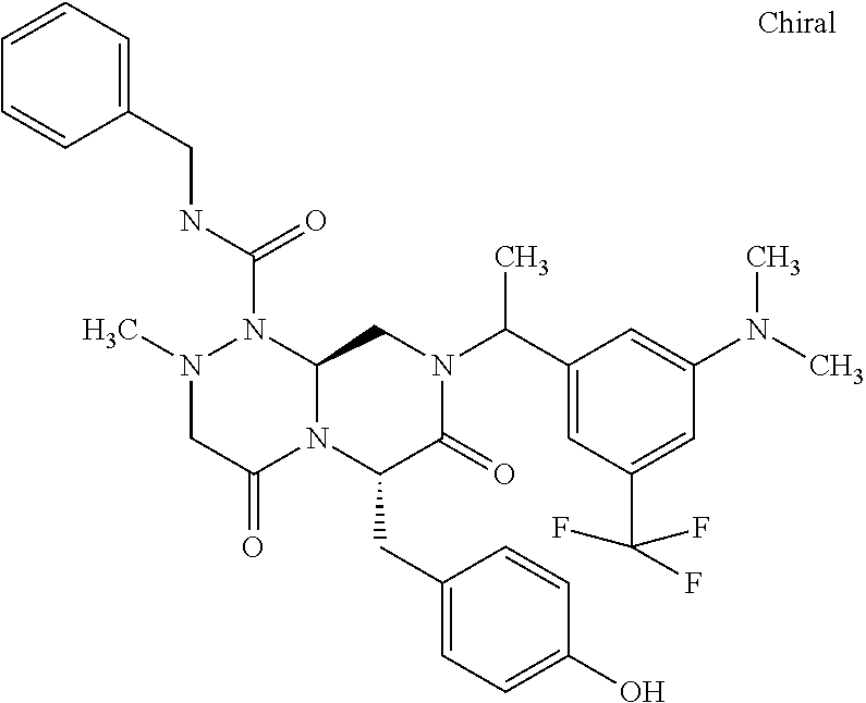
N1(C)CC(=O)N2C(N1C(NCC1=CC=CC=C1)=O)CN(C(C1=CC(C(F)(F)F)=CC(N(C)C)=C1)C)C(=O)C2CC1=CC=C(O)C=C1
